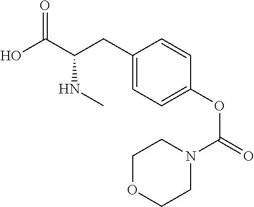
C1COCCN1C(OC1=CC=C(CC(NC)C(O)=O)C=C1)=O
